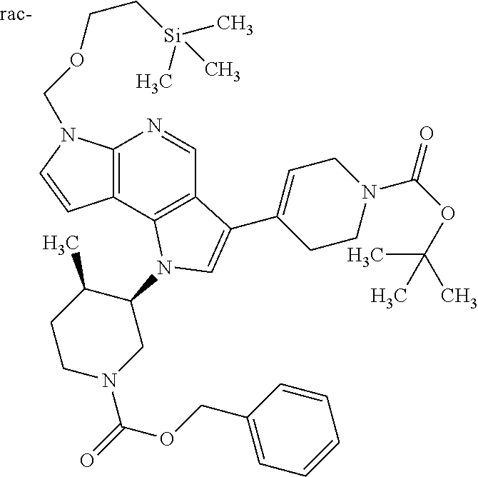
C12=C(N(COCC[Si](C)(C)C)C=C1)N=CC1=C2N(C2C(C)CCN(C(=O)OCC3=CC=CC=C3)C2)C=C1C1=CCN(C(OC(C)(C)C)=O)CC1
